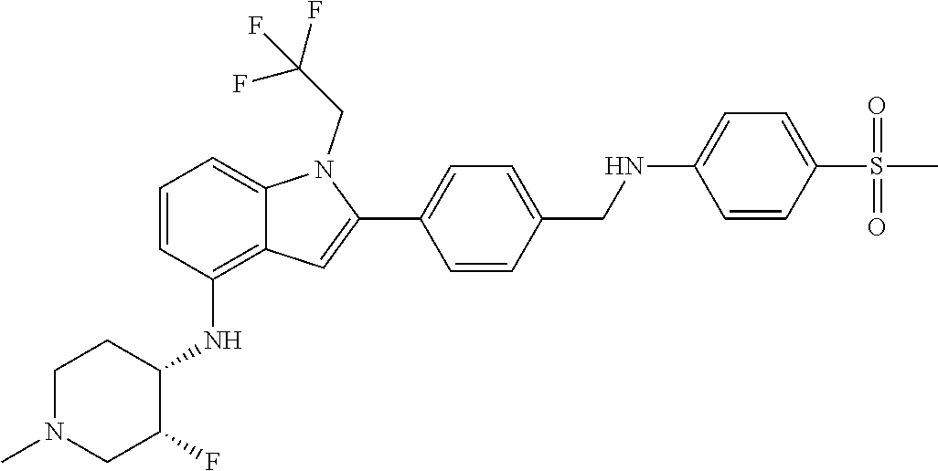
C1=C2C(=C(NC3C(F)CN(C)CC3)C=C1)C=C(C1=CC=C(CNC3=CC=C(S(C)(=O)=O)C=C3)C=C1)N2CC(F)(F)F
